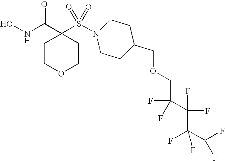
C1(S(N2CCC(COCC(F)(F)C(F)(C(C(F)F)(F)F)F)CC2)(=O)=O)(C(NO)=O)CCOCC1
